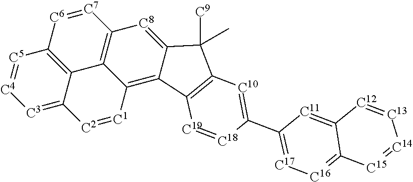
C12=C3C(=[C3][C4]=[C5]1)[C2]=[C1]C1=C4C(=[C8]C(=C31)[C7]=[C6]2)C([C9])(C)C1=C4[C19]=[C18]C(C2=[C17][C16]=C3C(=[C11]2)[C12]=[C13][C14]=[C15]3)=[C10]1
